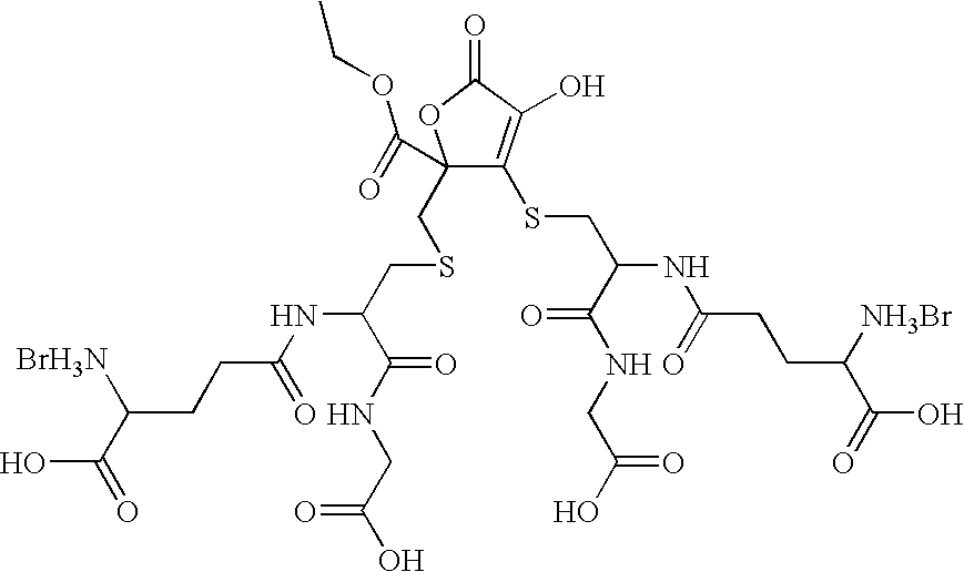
C1(CSCC(NC(CCC([BrH3N])C(=O)O)=O)C(NCC(O)=O)=O)(C(=O)OCC)C(SCC(NC(CCC([NH3Br])C(=O)O)=O)C(NCC(O)=O)=O)=C(O)C(=O)O1
